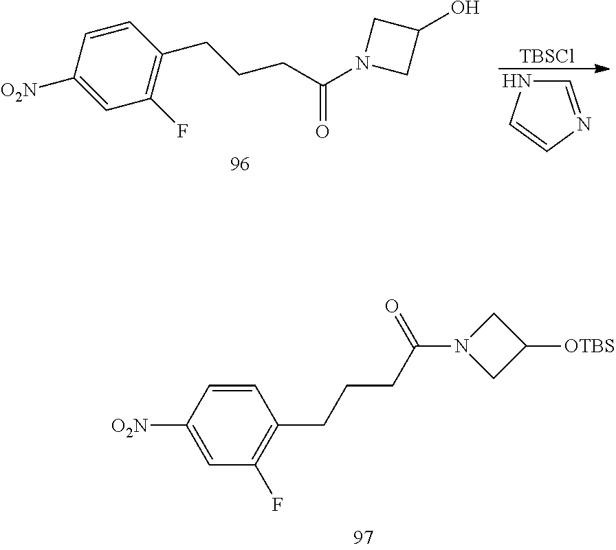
C1(F)=C(CCCC(N2CC(O)C2)=O)C=CC([O2N])=C1.[TBSCl].C1=NC=CN1.C1=CC([O2N])=CC(F)=C1CCCC(N1CC([OTBS])C1)=O
